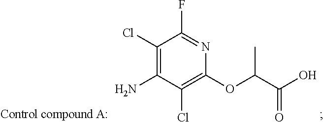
C1(Cl)=C(N)C(Cl)=C(OC(C(O)=O)C)N=C1F
